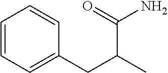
C1(CC(C)C(=O)N)=CC=CC=C1
